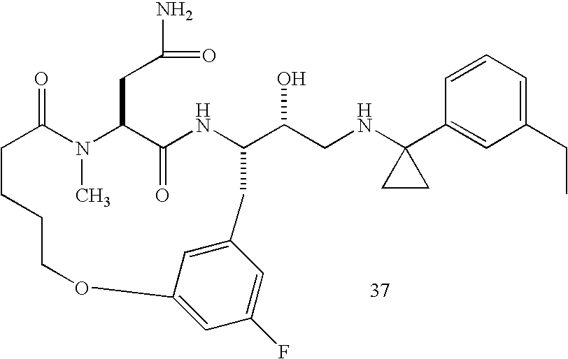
C1=CC=C(CC)C=C1C1(NCC(O)C2NC(=O)C(CC(N)=O)N(C)C(=O)CCCCOC3=CC(F)=CC(=C3)C2)CC1
